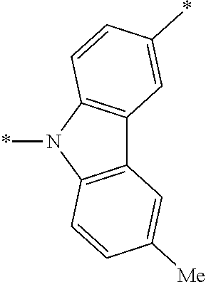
C12=C(N(*)C3=C1C=C([Me])C=C3)C=CC(*)=C2
